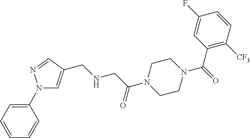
C1CN(C(C2=C([CF3])C=CC(F)=C2)=O)CCN1C(CNCC1=CN(C2=CC=CC=C2)N=C1)=O
